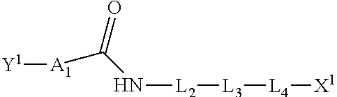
O=C([A1][Y1])N[L2][L3][L4][X1]
